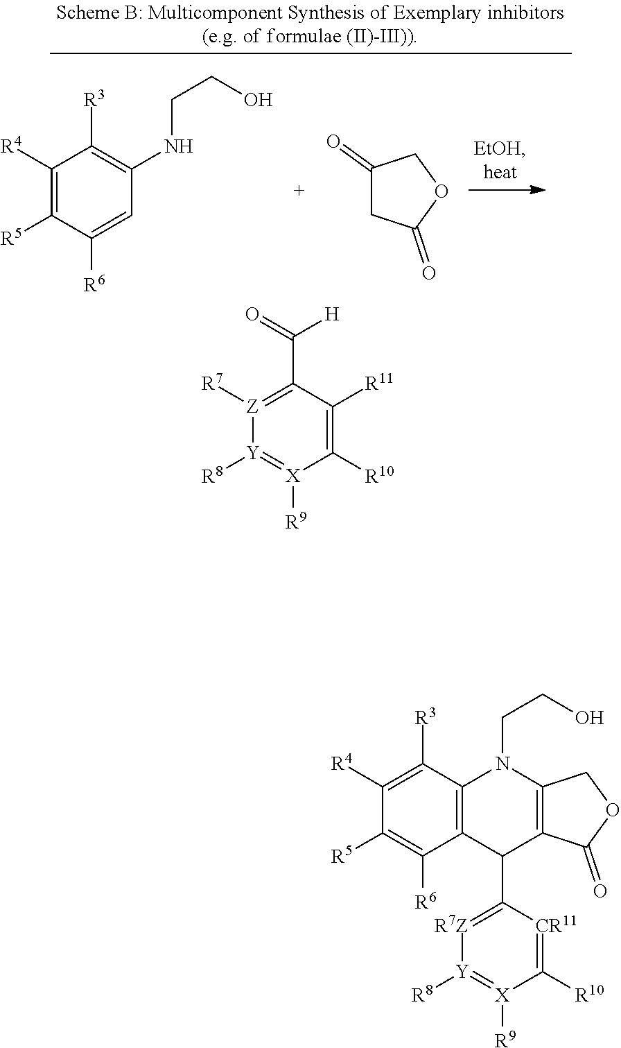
C1([R4])=C([R5])C([R6])=CC(NCCO)=C1[R3].C1([R10])=C([R11])C(C(=O)[H])=[Z]([R7])[Y]([R8])=[X]1[R9].C1(=O)CC(=O)OC1.C1([R4])=C([R3])C2=C(C([R6])=C1[R5])C(C1=[R7Z][Y]([R8])=[X]([R9])C([R10])=[CR11]1)C1=C(N2CCO)COC1=O
